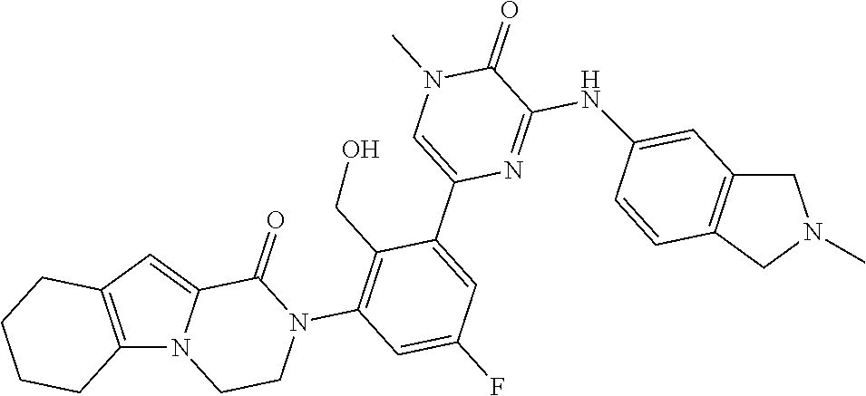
C12=C(C=C3N1CCN(C1=C(CO)C(C4=CN(C)C(=O)C(NC5=CC6=C(CN(C)C6)C=C5)=N4)=CC(F)=C1)C3=O)CCCC2
